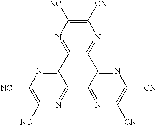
C12=NC([NC])=C([NC])N=C1C1=NC([CN])=C([CN])N=C1C1=NC([CN])=C([NC])N=C21
